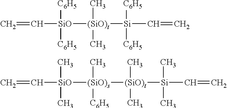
C=C[SiO]([(SiO)t]([Si](C=C)([C6H5])[C6H5])(C)C)([C6H5])[C6H5].C=C[SiO]([(SiO)s]([(SiO)t]([Si](C=C)(C)C)(C)C)(C)[C6H5])(C)C
